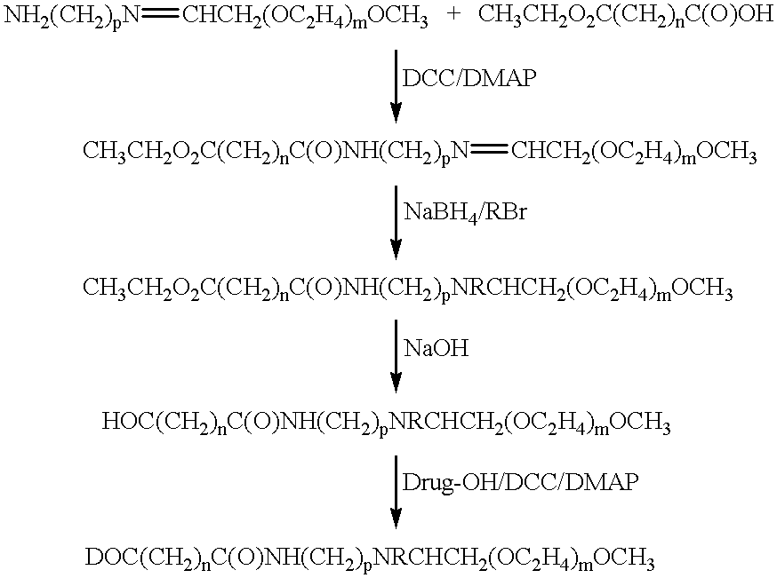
[NH2(CH2)pN]=[CHCH2(OC2H4)mOCH3].[CH3CH2O2C(CH2)nC(O)NH(CH2)pN]=[CHCH2(OC2H4)mOCH3]
